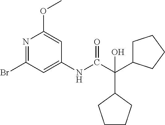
N1=C(Br)C=C(NC(C(C2CCCC2)(C2CCCC2)O)=O)C=C1OC
